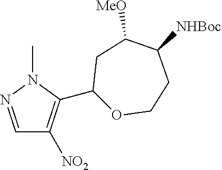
C1=NN(C)C(C2OCCC([NHBoc])C([MeO])C2)=C1[NO2]
